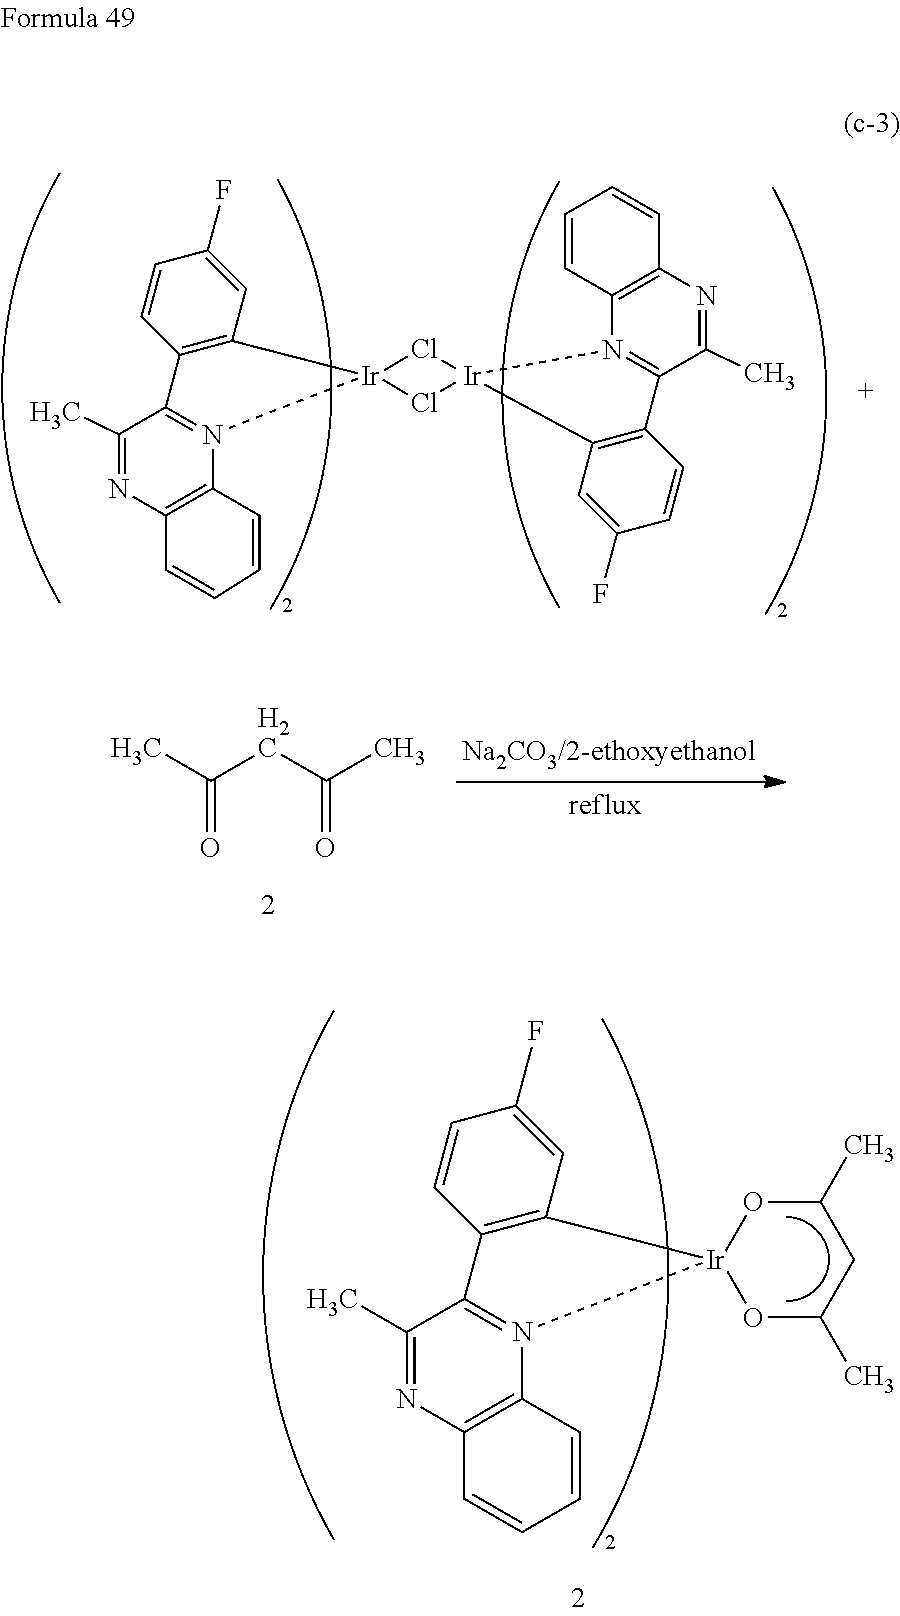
C1(C)=NC2=C(N3=C1C1=C(C=C(F)C=C1)[Ir]31Cl[Ir]3(Cl1)C1=C(C=CC(F)=C1)C1=N3C3=C(N=C1C)C=CC=C3)C=CC=C2.C(CC(C)=O)(C)=O.C1(C)=NC2=C(N3=C1C1=C(C=C(F)C=C1)[Ir]31OC(C)CC(C)O1)C=CC=C2
